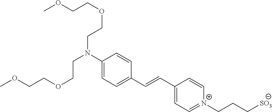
COCCOCCN(C1=CC=C(C=CC2=CC=[N+](CCC[SO3])C=C2)C=C1)CCOCCOC
